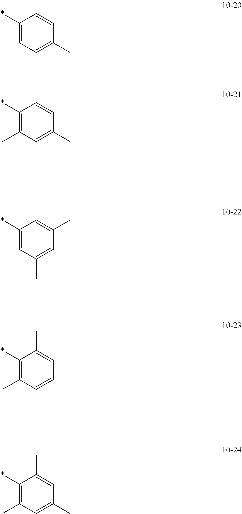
C1(*)=CC=C(C)C=C1.C1(*)=C(C)C=C(C)C=C1.C1(*)=CC(C)=CC(C)=C1.C1(*)=C(C)C=CC=C1C.C1(*)=C(C)C=C(C)C=C1C
